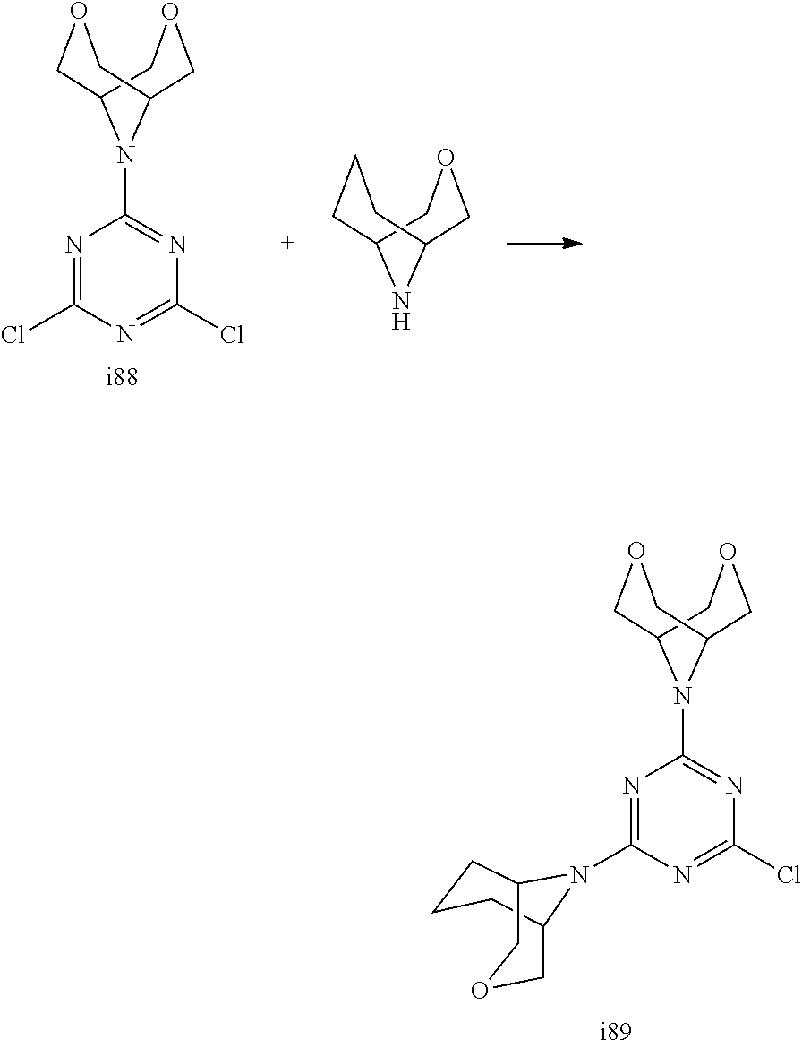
N1=C(N2C3COCC2CCC3)N=C(Cl)N=C1N1C2COCC1COC2.N1=C(Cl)N=C(Cl)N=C1N1C2COCC1COC2.C1C2NC(COC2)CC1
